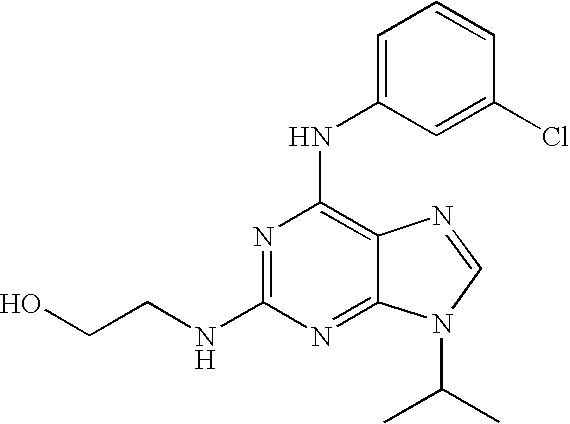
OCCNC1=NC(NC2=CC=CC(Cl)=C2)=C2C(=N1)N(C(C)C)C=N2
